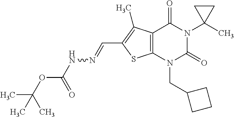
C12=C(N(CC3CCC3)C(=O)N(C3(C)CC3)C1=O)SC(C=NNC(OC(C)(C)C)=O)=C2C
